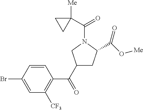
C1(C(C2=C([CF3])C=C(Br)C=C2)=O)CC(C(O[Me])=O)N(C(C2([Me])CC2)=O)C1
